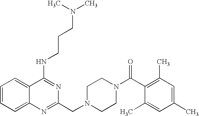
C1=CC=C2C(=C1)C(NCCCN(C)C)=NC(CN1CCN(C(C3=C(C)C=C(C)C=C3C)=O)CC1)=N2
